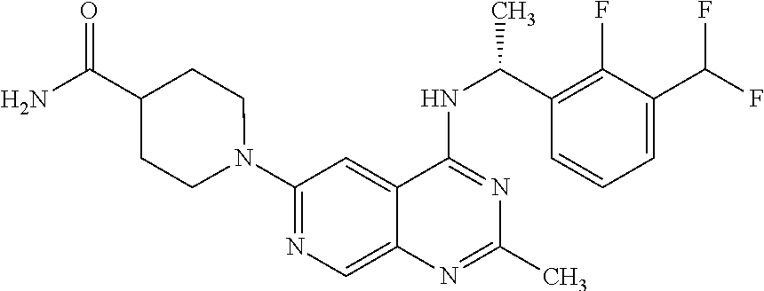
N1(C2=NC=C3C(=C2)C(NC(C2=C(F)C(C(F)F)=CC=C2)C)=NC(C)=N3)CCC(C(N)=O)CC1
